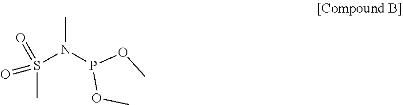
CN(P(OC)OC)S(C)(=O)=O
